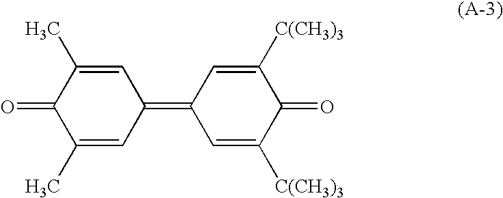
C1(=O)C(C)=CC(=C2C=C([C(CH3)3])C(=O)C([C(CH3)3])=C2)C=C1C
